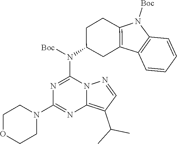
C1(N2CCOCC2)=NC2=C(C(C)C)C=NN2C(N(C2CC3=C(CC2)N([Boc])C2=C3C=CC=C2)[Boc])=N1
